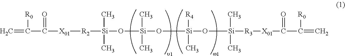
C=C([R0])C(=O)[X01][R2][Si](C)(C)O[Si](C)(C)O[Si]([R4])(C)O[Si](C)(C)[R3][X01]C(=O)C([R0])=C
